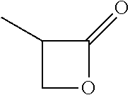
C1OC(=O)C1C
